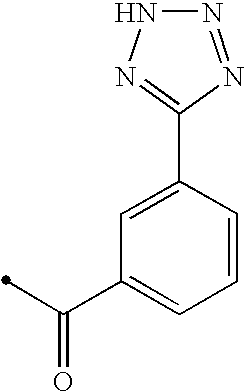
N1=NC(C2=CC(C(C)=O)=CC=C2)=NN1
